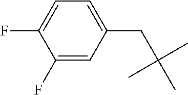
C1=C(F)C(F)=CC=C1CC(C)(C)C
